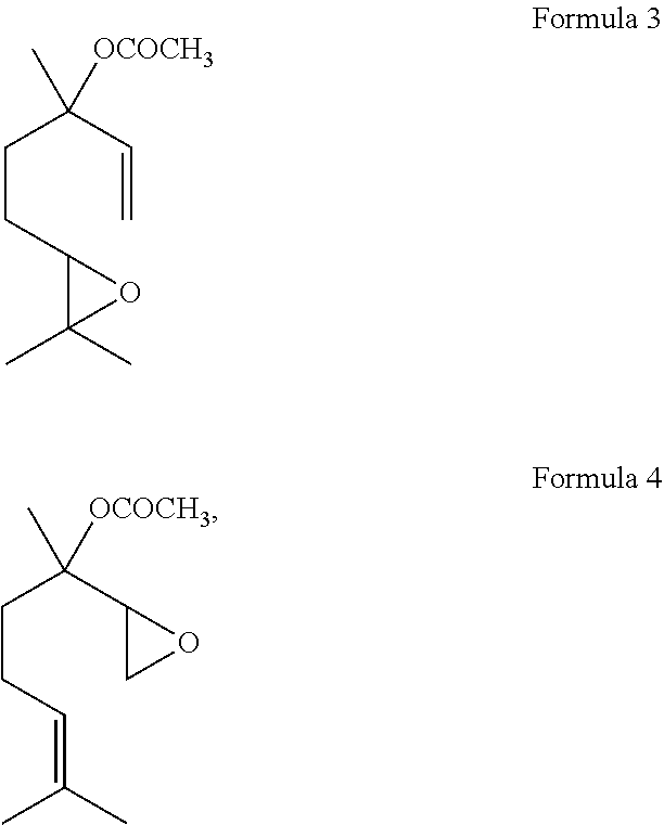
C(CC1C(C)(C)O1)C(C=C)(C)[OCOCH3].C(CC=C(C)C)C(C1CO1)(C)[OCOCH3]
